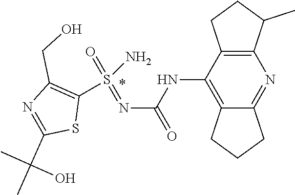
C12=C(C(NC(N=S(=O)(N)C3=C(CO)N=C(C(C)(C)O)S3)=O)=C3C(=N1)CCC3)CCC2C
